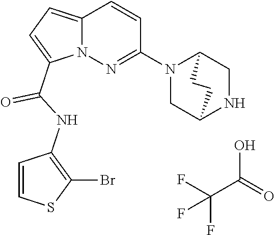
FC(F)(C(O)=O)F.N12C(=CC=C1C(NC1=C(Br)SC=C1)=O)C=CC(N1CC3NCC1CC3)=N2
